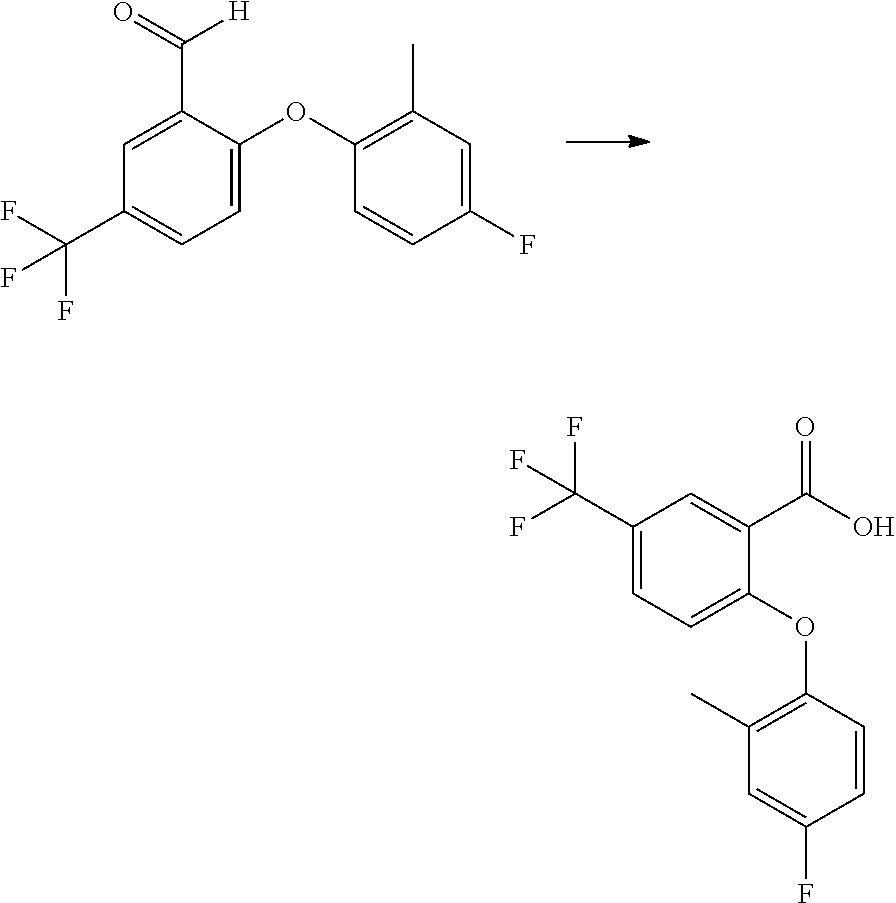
C1=C(OC2=C(C)C=C(F)C=C2)C(C(=O)[H])=CC(C(F)(F)F)=C1.C1=CC(OC2=CC=C(C(F)(F)F)C=C2C(O)=O)=C(C)C=C1F
